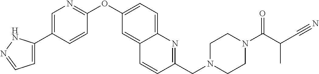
C(C(N1CCN(CC2=NC3=CC=C(OC4=NC=C(C5=CC=NN5)C=C4)C=C3C=C2)CC1)=O)(C#N)C
